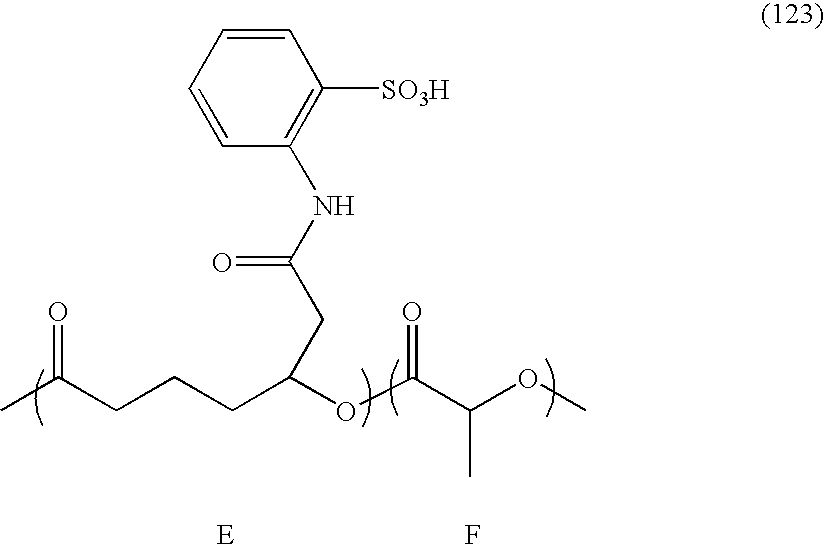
F.C(CCCC(OC(C(OC)C)=O)CC(NC1=C([SO3H])C=CC=C1)=O)(C)=O.[E]
